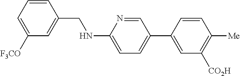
C1=CC(CNC2=CC=C(C3=CC([CO2H])=C([Me])C=C3)C=N2)=CC([F3CO])=C1
